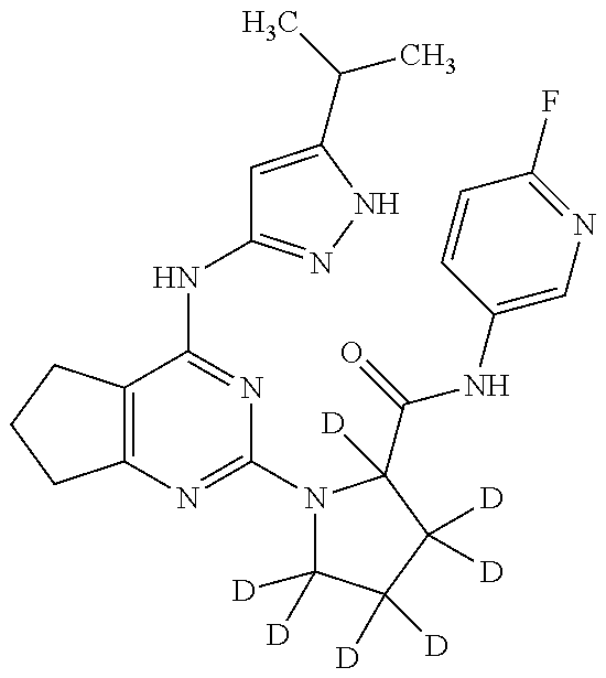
C12=C(CCC1)C(NC1=NNC(C(C)C)=C1)=NC(N1C([D])([D])C([D])([D])C([D])([D])C1(C(=O)NC1=CN=C(F)C=C1)[D])=N2
